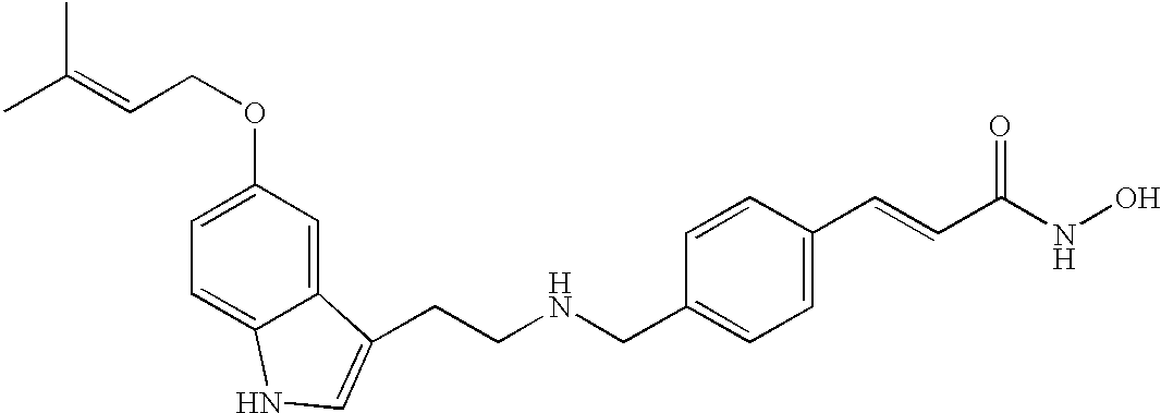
CC(=CCOC1=CC=C2C(=C1)C(CCNCC1=CC=C(C=CC(=O)NO)C=C1)=CN2)C
